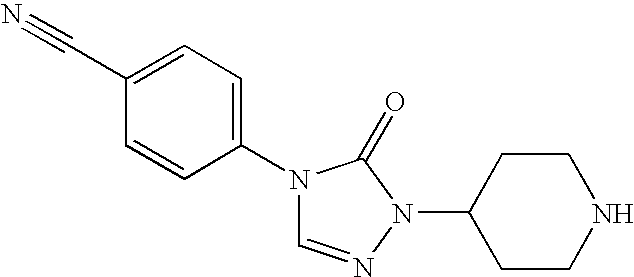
C1(N2C=NN(C3CCNCC3)C2=O)=CC=C(C#N)C=C1
